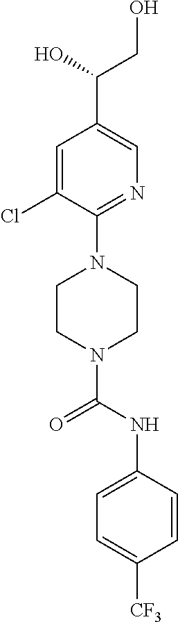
C1=C(Cl)C(N2CCN(C(NC3=CC=C([CF3])C=C3)=O)CC2)=NC=C1C(O)CO
